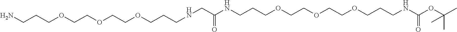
C(C(NCCCOCCOCCOCCCNC(OC(C)(C)C)=O)=O)NCCCOCCOCCOCCCN
